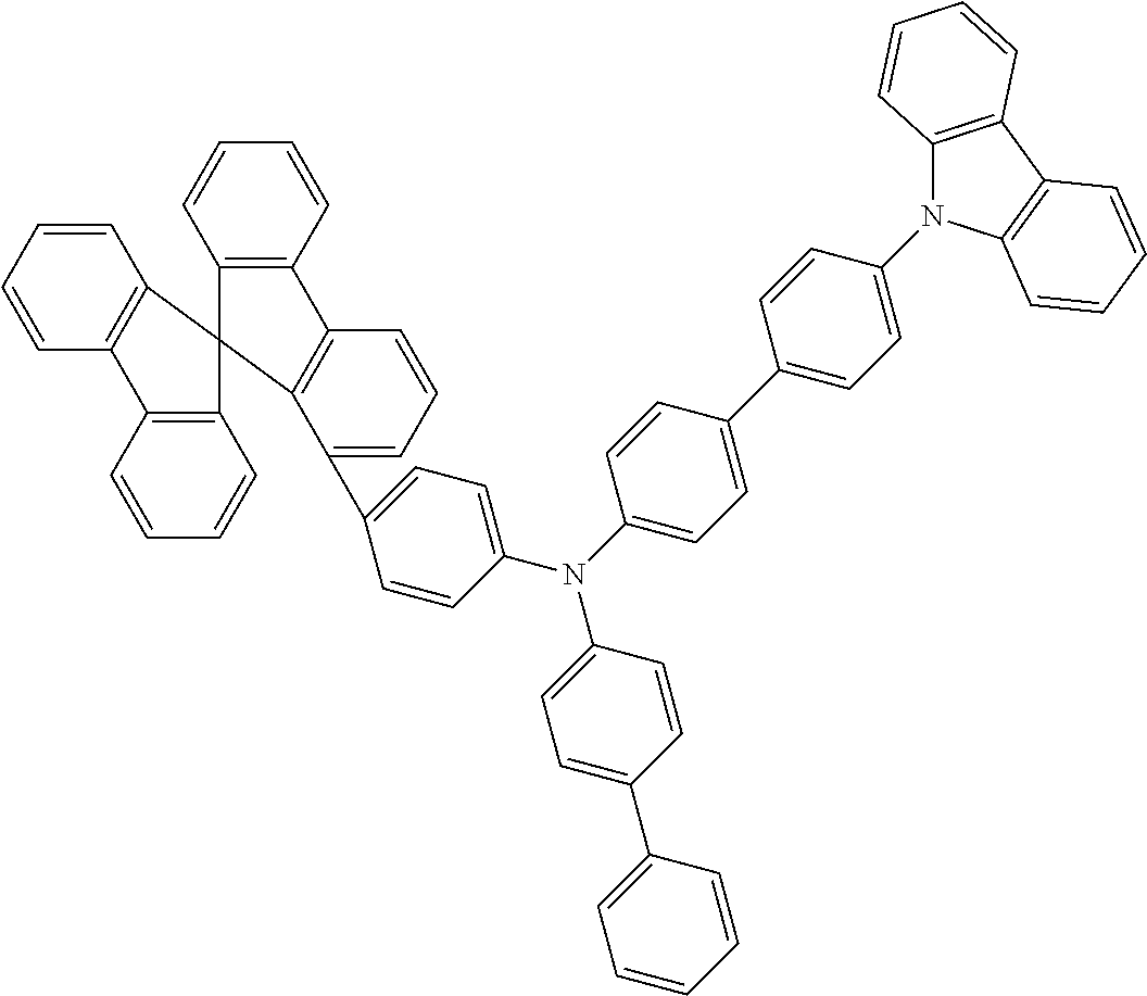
C1=CC=CC2=C1C1(C3=C2C=CC=C3)C2=C(C=CC=C2)C2=C1C(C1=CC=C(N(C3=CC=C(C4=CC=C(N5C6=C(C7=C5C=CC=C7)C=CC=C6)C=C4)C=C3)C3=CC=C(C4=CC=CC=C4)C=C3)C=C1)=CC=C2
